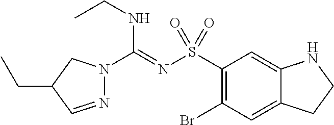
C1(S(N=C(NCC)N2N=CC(CC)C2)(=O)=O)=C(Br)C=C2C(=C1)NCC2
